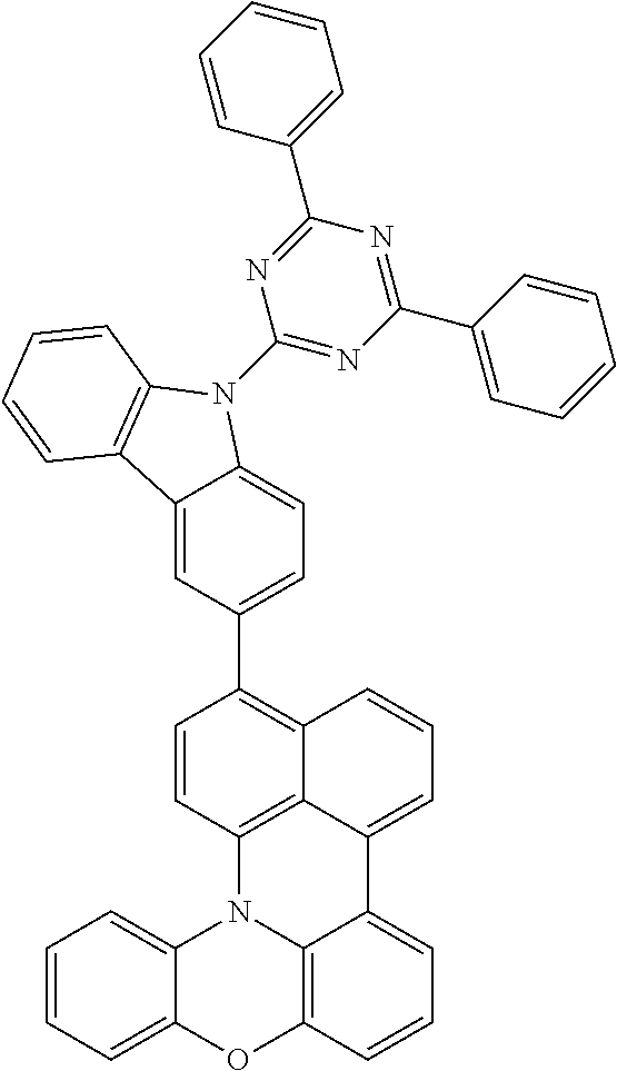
C1=CC=C2C(=C1)N1C3=C(O2)C=CC=C3C2=CC=CC3=C(C4=CC=C5C(=C4)C4=C(N5C5=NC(C6=CC=CC=C6)=NC(C6=CC=CC=C6)=N5)C=CC=C4)C=CC1=C32
